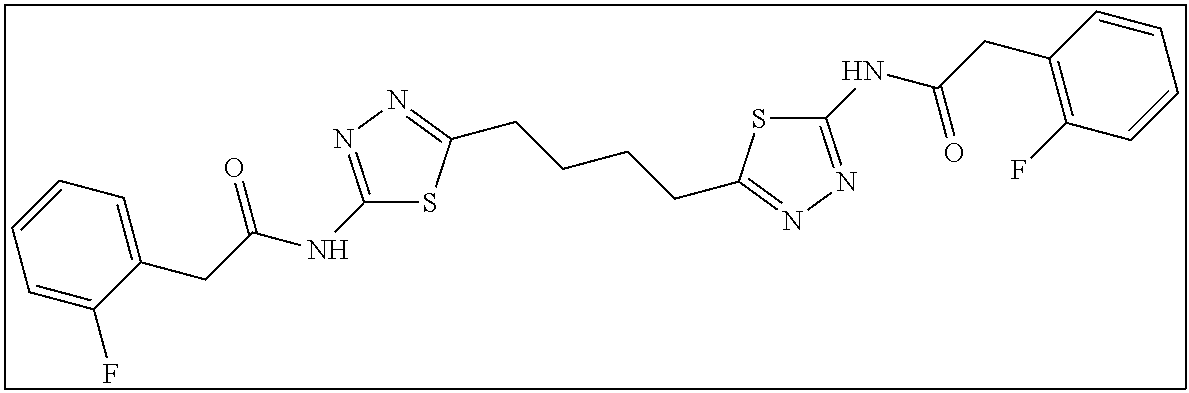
C1(NC(CC2=CC=CC=C2F)=O)=NN=C(CCCCC2=NN=C(NC(CC3=C(F)C=CC=C3)=O)S2)S1
